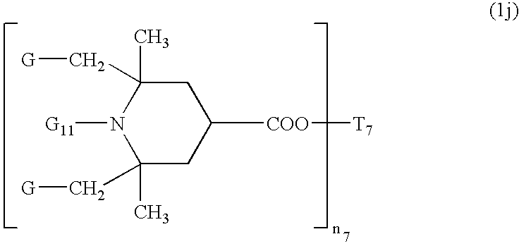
C1(C)(C[G])CC([COO][T7])CC(C)(C[G])N1[G11]
